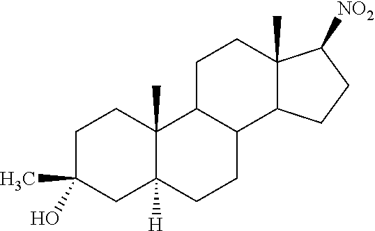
C1C(O)(C)CC2([H])C(C)(C1)C1C(CC2)C2C(C)(CC1)C([NO2])CC2
